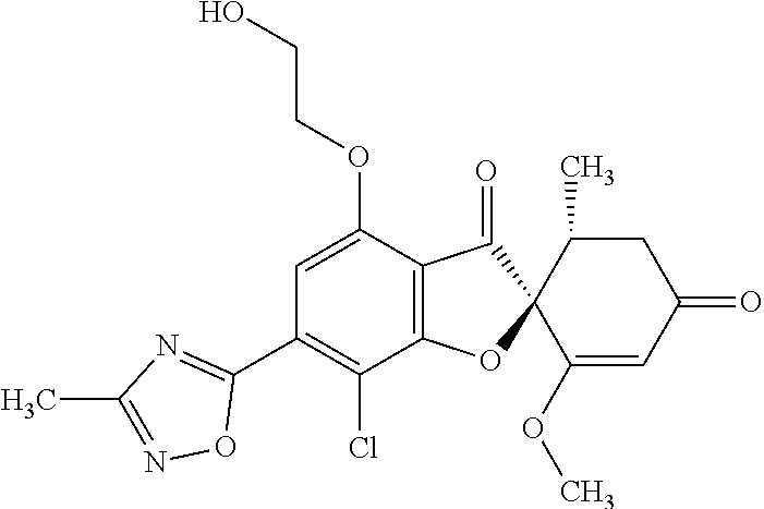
C1(OCCO)=CC(C2=NC(C)=NO2)=C(Cl)C2=C1C(=O)C1(O2)C(OC)=CC(=O)CC1C
